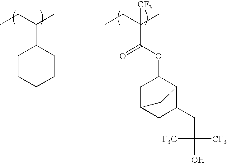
CCC(C)C1CCCCC1.CCC(C)(C(OC1CC2CC(CC(O)([CF3])[F3C])C1C2)=O)[CF3]
